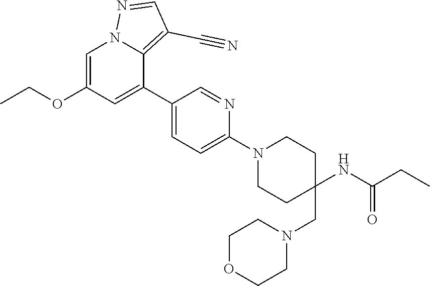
C1=C(OCC)C=C(C2=CC=C(N3CCC(CN4CCOCC4)(NC(CC)=O)CC3)N=C2)C2=C(C#N)C=NN12
